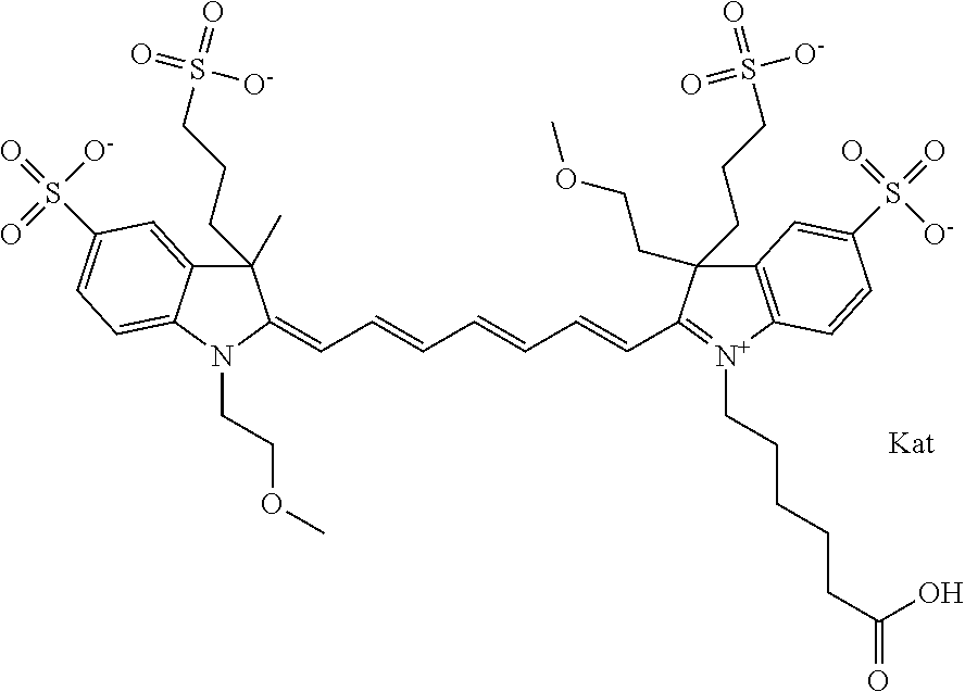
C1(C)(CCCS(=O)(=O)[O-])C2=CC(S(=O)(=O)[O-])=CC=C2N(CCOC)C1=CC=CC=CC=CC1=[N+](CCCCCC(=O)O)C2=C(C1(CCOC)CCCS(=O)(=O)[O-])C=C(S(=O)(=O)[O-])C=C2
